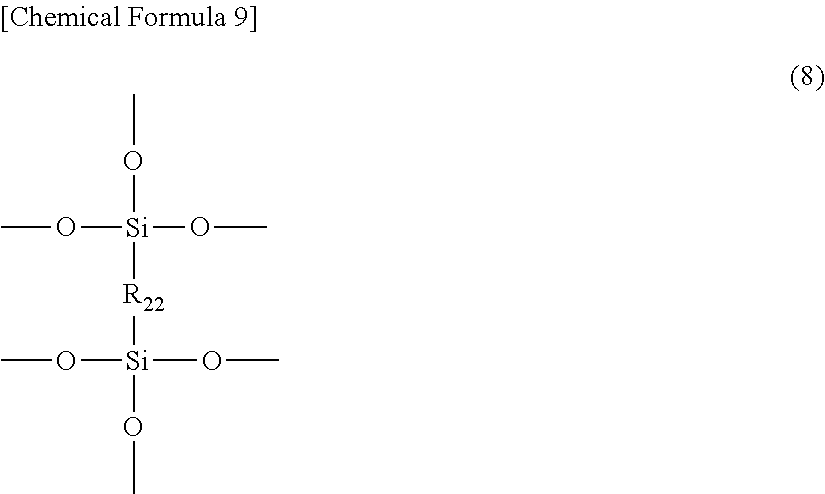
O([Si](OC)(OC)[R22][Si](OC)(OC)OC)C
